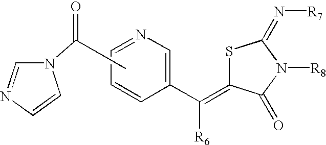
N1=CC=CC(C(=C2SC(=N[R7])N([R8])C2=O)[R6])=C1.N1(C(C)=O)C=NC=C1
